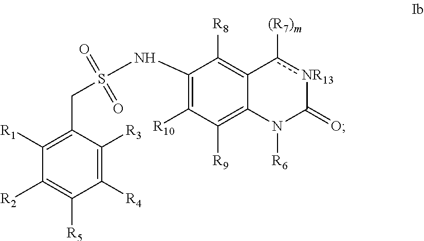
C1([R4])=C([R3])C(CS(NC2=C([R10])C([R9])=C3C(=C2[R8])c([(R7)m])[NR13]C(=O)N3[R6])(=O)=O)=C([R1])C([R2])=C1[R5]
